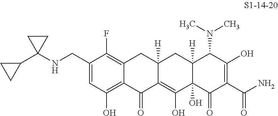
C1(CNC2(C3CC3)CC2)=CC(O)=C2C(=C1F)CC1([H])C(=C(O)C3(O)C([H])(C1)C(N(C)C)C(O)=C(C(N)=O)C3=O)C2=O
